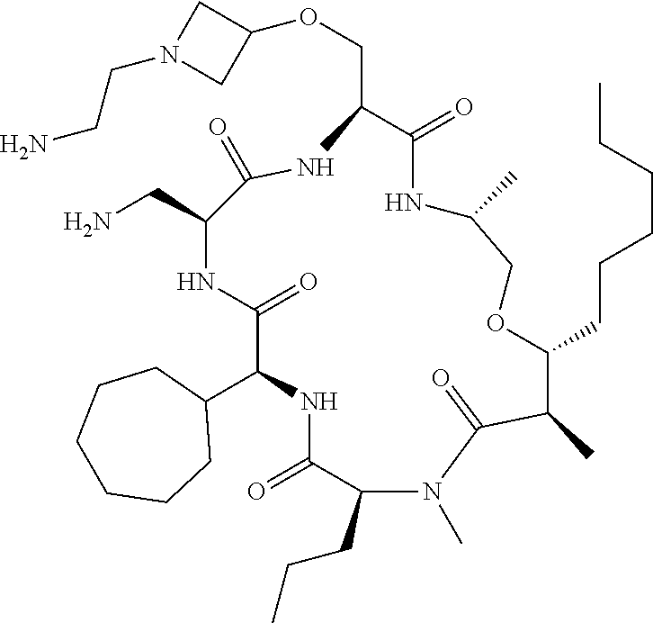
C1(C2NC(=O)C(CCC)N(C)C(=O)C(C)C(CCCCCC)OCC(C)NC(=O)C(COC3CN(CCN)C3)NC(=O)C(CN)NC2=O)CCCCCC1
